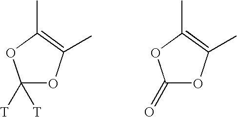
C1([T])([T])OC(C)=C(C)O1.C1(=O)OC(C)=C(C)O1
